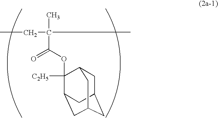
CCC(C)(C)C(OC1([C2H5])C2CC3CC(CC1C3)C2)=O
